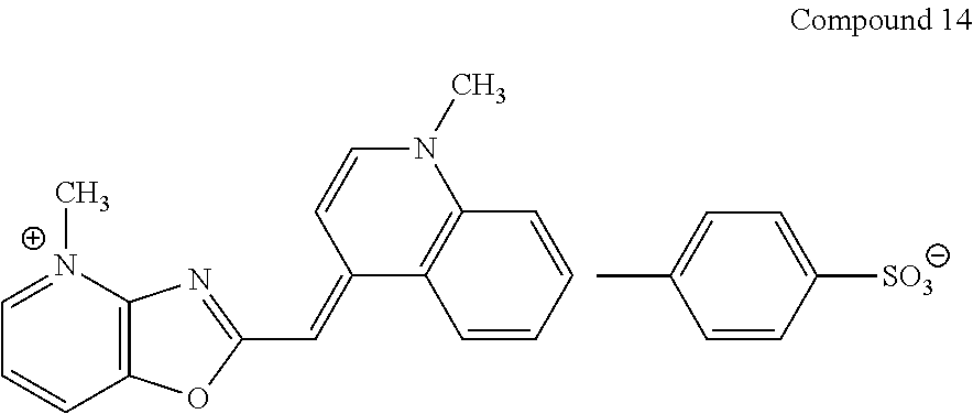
[N+]1(C)=CC=CC2=C1N=C(C=C1C=CN(C)C3=C1C=CC=C3)O2.CC1=CC=C([SO3])C=C1
